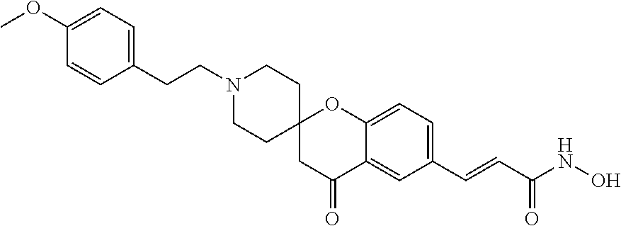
N1(CCC2=CC=C(OC)C=C2)CCC2(CC1)CC(=O)C1=CC(C=CC(NO)=O)=CC=C1O2
